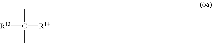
[R13]C([R14])(C)C
